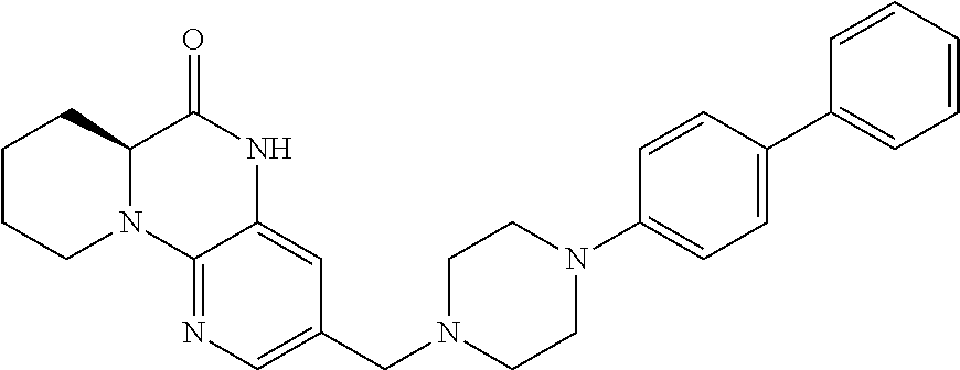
C12=NC=C(CN3CCN(C4=CC=C(C5=CC=CC=C5)C=C4)CC3)C=C1NC(=O)C1N2CCCC1
